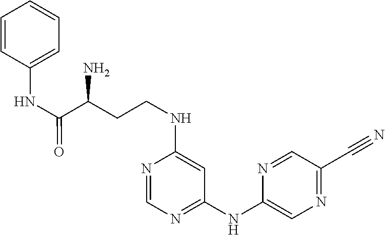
N1=CN=C(NC2=CN=C(C#N)C=N2)C=C1NCCC(C(NC1=CC=CC=C1)=O)N
